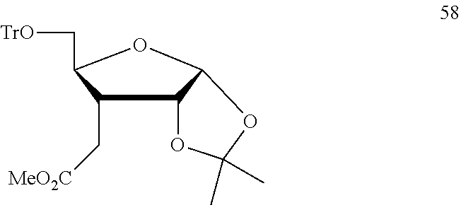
C1(C[MeO2C])C2C(OC1C[TrO])OC(C)(C)O2
